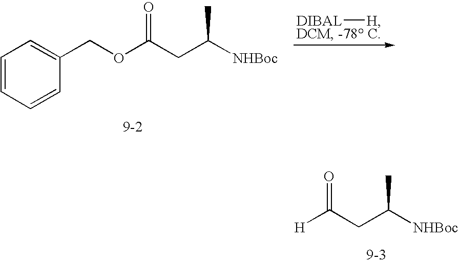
C1(COC(CC([NHBoc])C)=O)=CC=CC=C1.[DIBAL][H].[H]C(CC([NHBoc])C)=O
